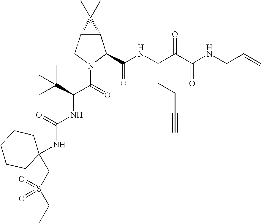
C12C(CN(C(=O)C(C(C)(C)C)NC(NC3(CS(CC)(=O)=O)CCCCC3)=O)C1C(NC(C(C(NCC=C)=O)=O)CCC#C)=O)C2(C)C
